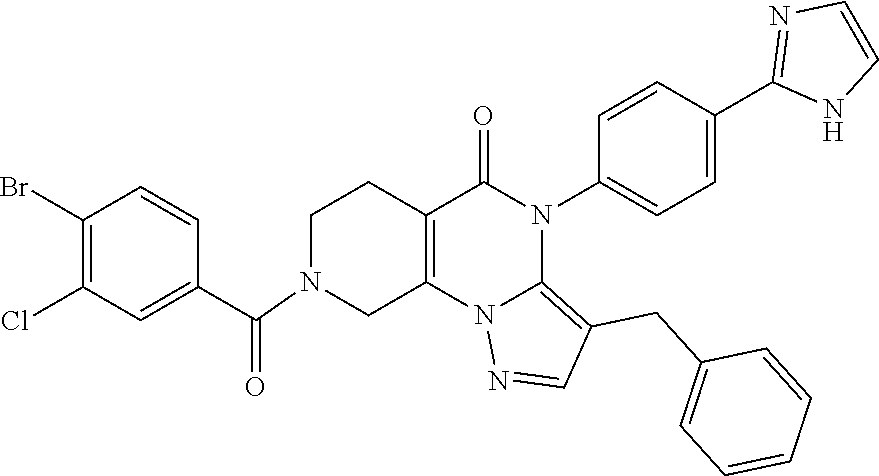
C1(Br)=C(Cl)C=C(C(=O)N2CC3=C(CC2)C(=O)N(C2=CC=C(C4=NC=CN4)C=C2)C2=C(CC4=CC=CC=C4)C=NN32)C=C1
